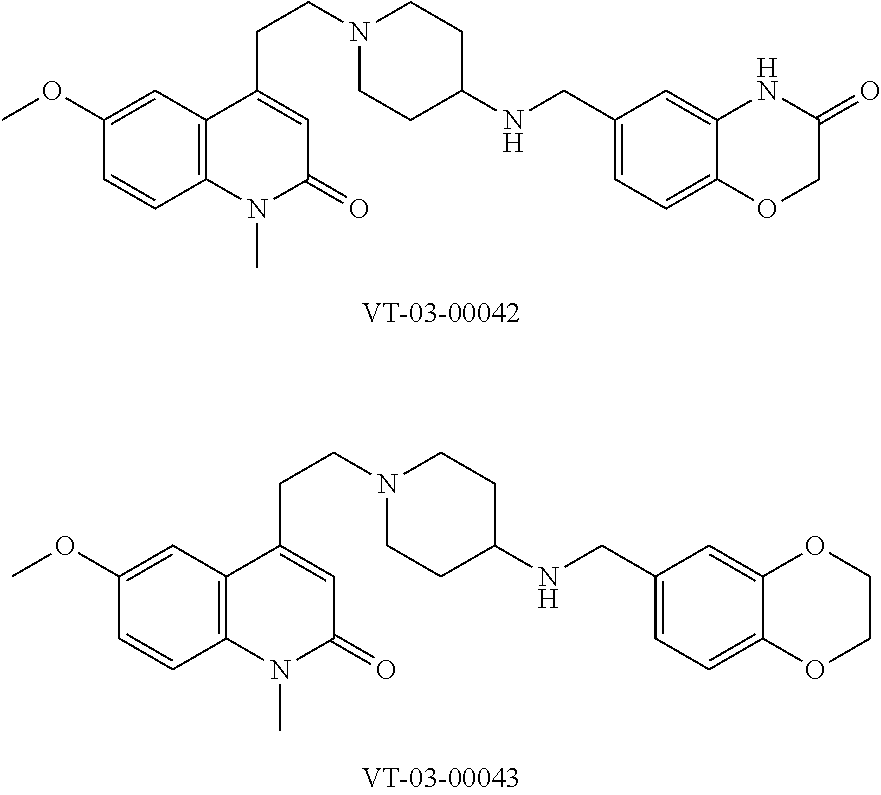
CN1C(=O)C=C(CCN2CCC(NCC3=CC=C4C(=C3)OCCO4)CC2)C2=C1C=CC(OC)=C2.N1(C)C2=C(C=C(OC)C=C2)C(CCN2CCC(NCC3=CC=C4C(=C3)NC(=O)CO4)CC2)=CC1=O
